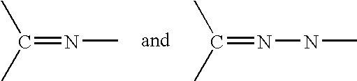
C(=NC)(C)C.C(=NNC)(C)C
